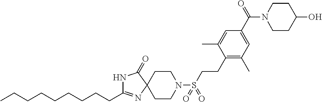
C(CCCCCCCC)C1=NC2(C(=O)N1)CCN(S(=O)(=O)CCC1=C(C)C=C(C(=O)N3CCC(O)CC3)C=C1C)CC2
